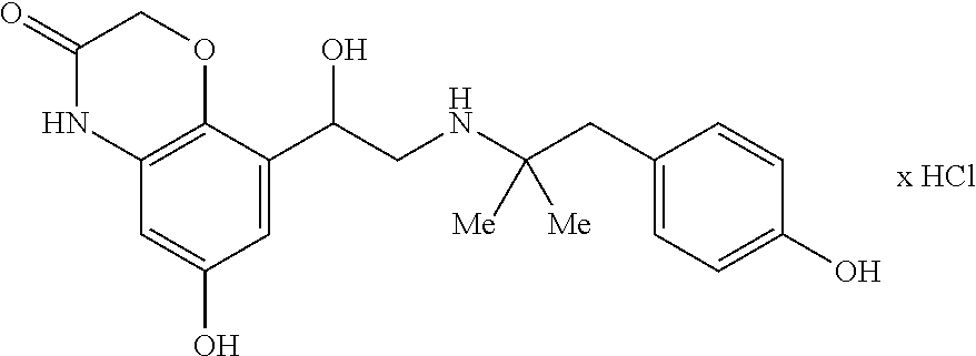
C1(=O)NC2=C(OC1)C(C(CNC(CC1=CC=C(O)C=C1)([Me])[Me])O)=CC(O)=C2
